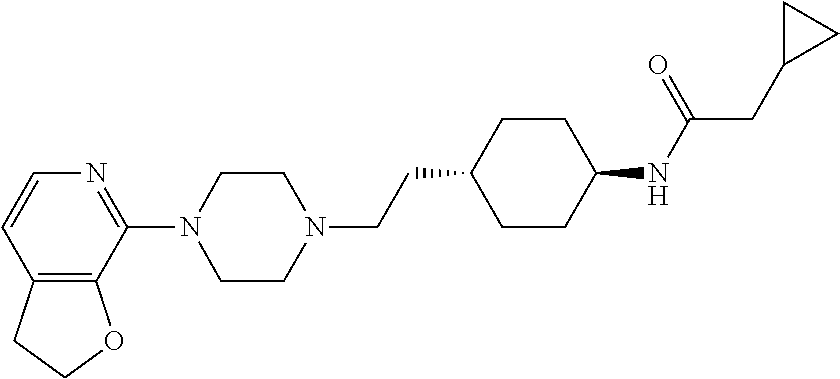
C12=C(C(N3CCN(CCC4CCC(NC(CC5CC5)=O)CC4)CC3)=NC=C1)OCC2
